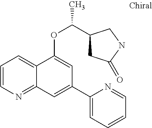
C1=CN=C2C(=C1)C(OC(C)C1CC(=O)NC1)=CC(C1=CC=CC=N1)=C2
